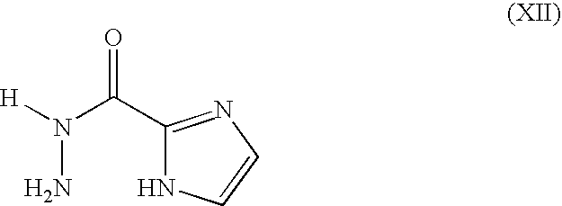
N(N)(C(C1=NC=CN1)=O)[H]
